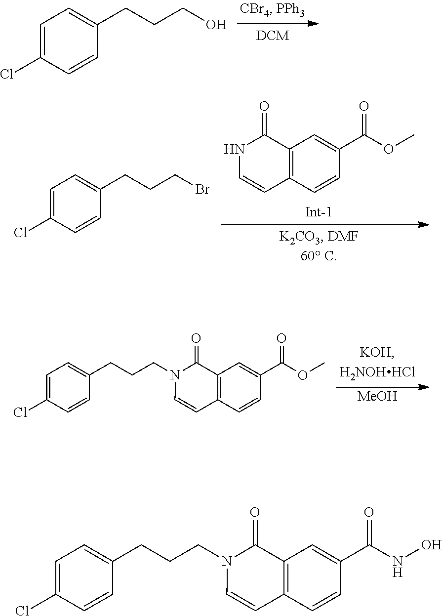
C1=C(Cl)C=CC(CCCO)=C1.N1C=CC2=C(C1=O)C=C(C(=O)OC)C=C2.C1=C(Cl)C=CC(CCCBr)=C1.[MeOH].C1=C(Cl)C=CC(CCCN2C=CC3=C(C2=O)C=C(C(=O)OC)C=C3)=C1.C1=C(Cl)C=CC(CCCN2C=CC3=C(C2=O)C=C(C(=O)NO)C=C3)=C1
